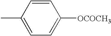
C1=CC(C)=CC=C1[OCOCH3]
